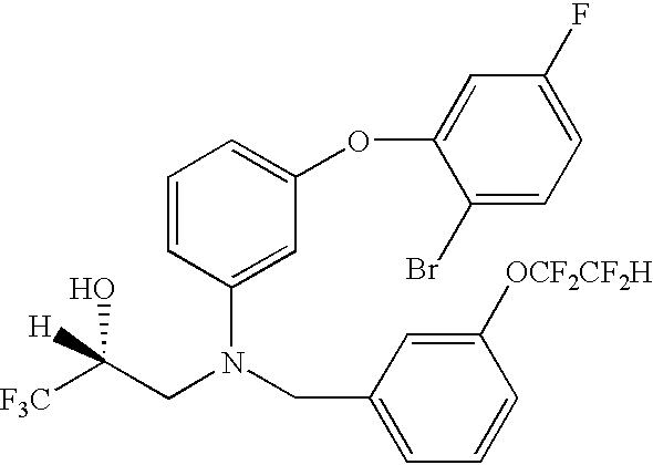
C1=CC(N(CC2=CC=CC([OCF2CF2H])=C2)CC(O)([F3C])[H])=CC(OC2=CC(F)=CC=C2Br)=C1
